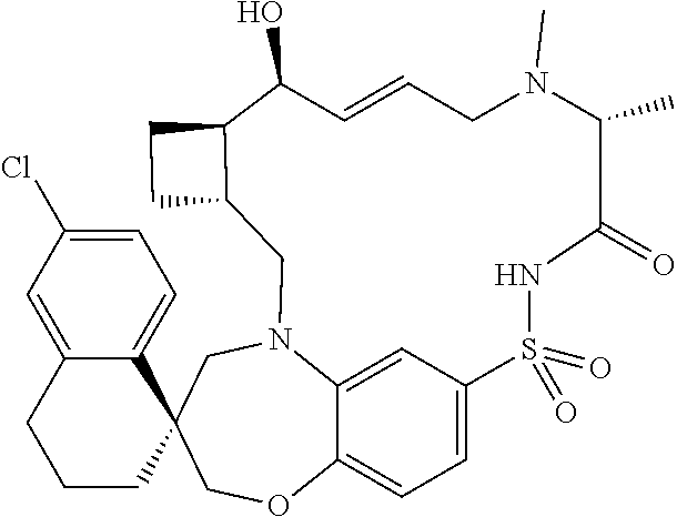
C1=C2C3=CC=C1S(=O)(=O)NC(=O)C(C)N(C)CC=CC(O)C1CCC1CN2CC1(CO3)C2=CC=C(Cl)C=C2CCC1
